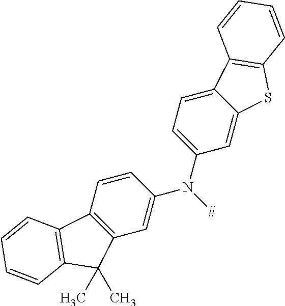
C1(N(C2=CC3=C(C=C2)C2=C(C3(C)C)C=CC=C2)[#])=CC=C2C(=C1)SC1=C2C=CC=C1
